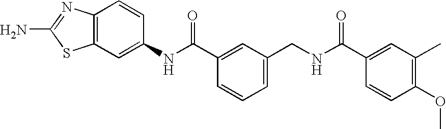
C1=C(CNC(C2=CC(C)=C(OC)C=C2)=O)C=C(C(NC2=CC3=C(C=C2)N=C(N)S3)=O)C=C1
